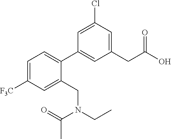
C1=C([F3C])C=C(CN(C(C)=O)CC)C(C2=CC(CC(O)=O)=CC(Cl)=C2)=C1
